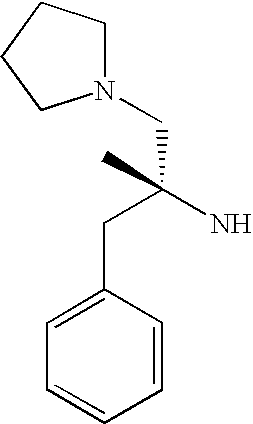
N1(CC(N)(CC2=CC=CC=C2)C)CCCC1
